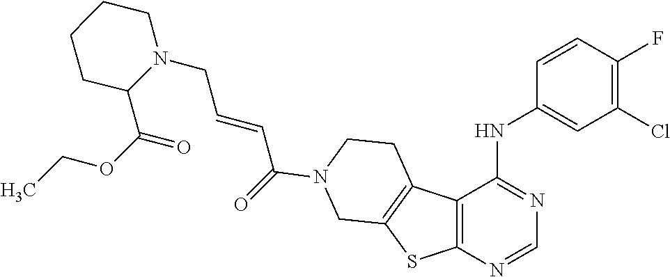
N1(CC=CC(=O)N2CCC3=C(SC4=C3C(NC3=CC(Cl)=C(F)C=C3)=NC=N4)C2)CCCCC1C(OCC)=O
